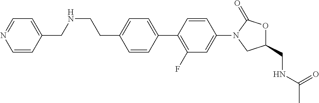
C1=CC(C2=C(F)C=C(N3CC(CNC(C)=O)OC3=O)C=C2)=CC=C1CCNCC1=CC=NC=C1
